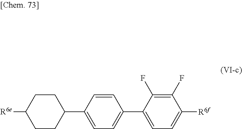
C1CC(C2=CC=C(C3=CC=C([R6f])C(F)=C3F)C=C2)CCC1[R6e]
